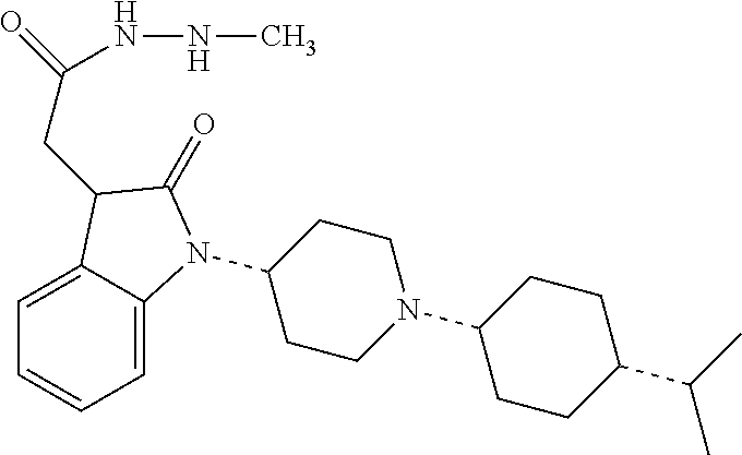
C1(N2C3=CC=CC=C3C(CC(NNC)=O)C2=O)CCN(C2CCC(C(C)C)CC2)CC1
